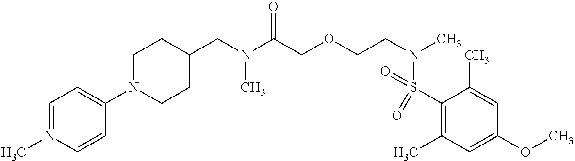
C1(CN(C(COCCN(C)S(C2=C(C)C=C(OC)C=C2C)(=O)=O)=O)C)CCN(C2=CC=N(C)C=C2)CC1
